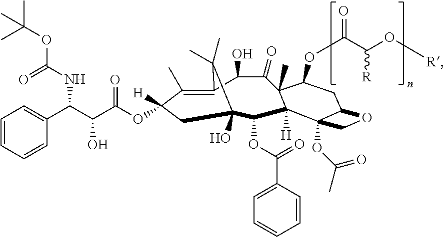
C1(C)=C2C(O)C(=O)C3(C)C([H])(C(OC(C4=CC=CC=C4)=O)C(O)(CC1([H])OC(C(C(C1=CC=CC=C1)NC(OC(C)(C)C)=O)O)=O)C2(C)C)C1(OC(C)=O)C(CC3OC(C(O[R])[R])=O)OC1
